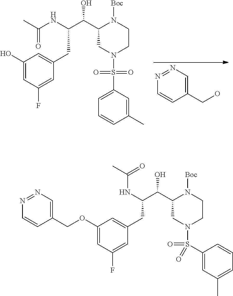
C1(CO)=CN=NC=C1.C1(O)=CC(F)=CC(CC(C(C2CN(S(C3=CC=CC(C)=C3)(=O)=O)CCN2[Boc])O)NC(C)=O)=C1.C(C1CN(S(C2=CC(C)=CC=C2)(=O)=O)CCN1[Boc])(O)C(NC(C)=O)CC1=CC(OCC2=CN=NC=C2)=CC(F)=C1
